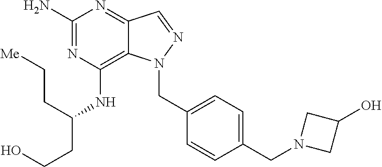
C1(N)=NC(NC(CCO)CC[Me])=C2C(=N1)C=NN2CC1=CC=C(CN2CC(O)C2)C=C1
